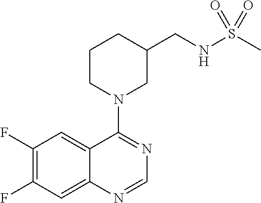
C1(F)=C(F)C=C2C(=C1)C(N1CC(CNS(C)(=O)=O)CCC1)=NC=N2
